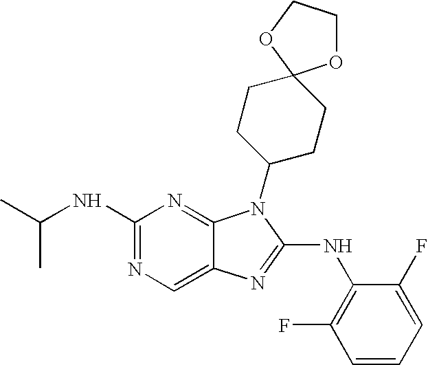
N1=C(NC(C)C)N=C2C(=C1)N=C(NC1=C(F)C=CC=C1F)N2C1CCC2(CC1)OCCO2
